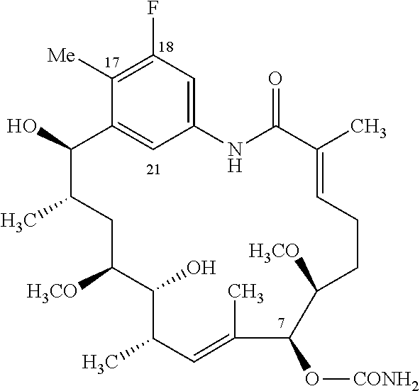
C1(F)=C([Me])C2=CC(=C1)NC(=O)C(C)=CCCC([H3CO])C(O[CONH2])C(C)=CC(C)C(O)C([H3CO])CC(C)C2O
